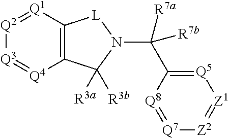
C12=C([Q1]=[Q2][Q3]=[Q4]1)[L]N(C([R7a])(C1=[Q5][Z1]=[Z2][Q7]=[Q8]1)[R7b])C2([R3a])[R3b]
